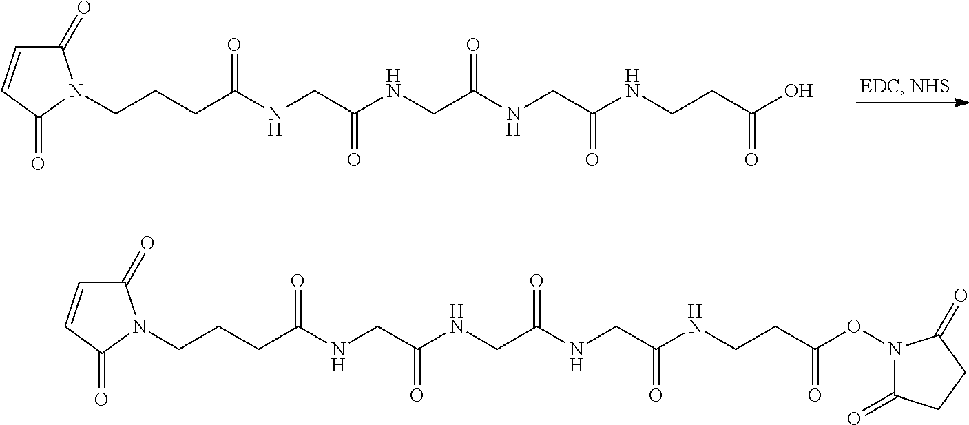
C(C(NCC(NCC(NCCC(O)=O)=O)=O)=O)NC(CCCN1C(=O)C=CC1=O)=O.C(C(NCC(NCC(NCCC(ON1C(=O)CCC1=O)=O)=O)=O)=O)NC(CCCN1C(=O)C=CC1=O)=O
